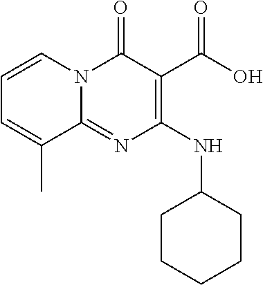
C1=CN2C(=NC(NC3CCCCC3)=C(C(O)=O)C2=O)C(C)=C1
